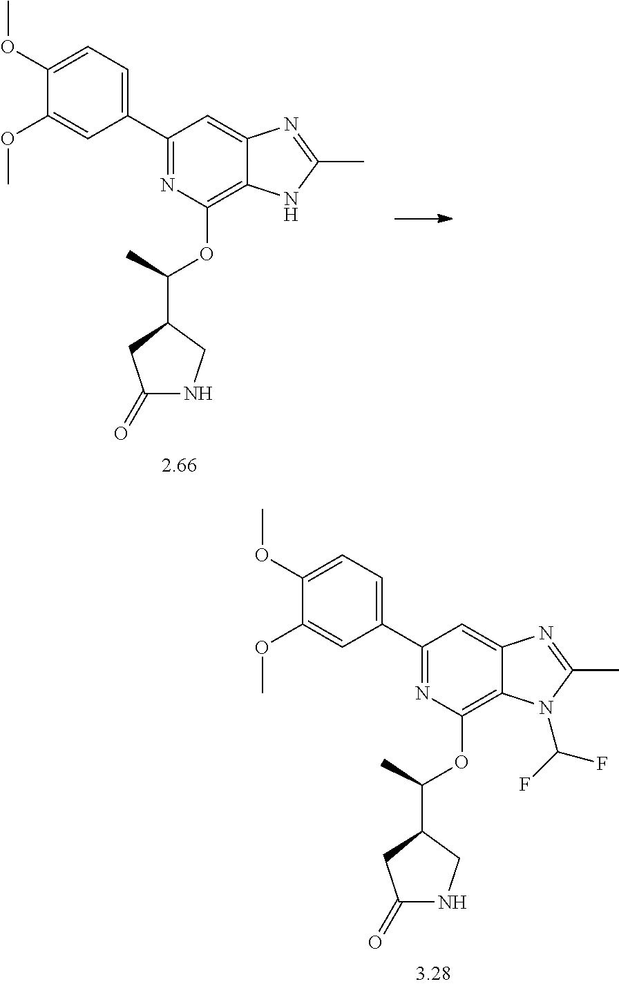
C1=C(OC)C(OC)=CC(C2=NC(OC(C3CC(=O)NC3)C)=C3C(=C2)N=C(C)N3)=C1.C1=C(OC)C(OC)=CC(C2=NC(OC(C3CC(=O)NC3)C)=C3C(=C2)N=C(C)N3C(F)F)=C1
